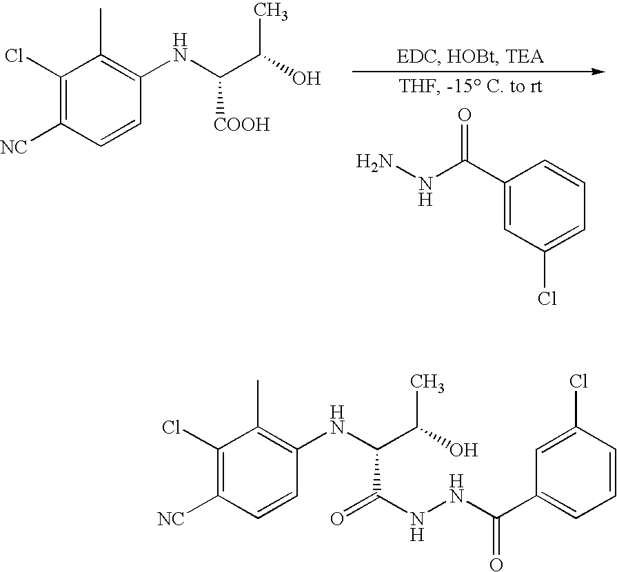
C1(Cl)=C([NC])C=CC(NC(C(O)C)[COOH])=C1C.C1(C(NN)=O)=CC(Cl)=CC=C1.C1(Cl)=C([NC])C=CC(NC(C(O)C)C(NNC(C2=CC=CC(Cl)=C2)=O)=O)=C1C
